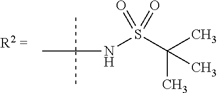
N(S(C(C)(C)C)(=O)=O)C(C)(C)C
